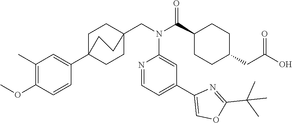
C1(C(N(CC23CCC(C4=CC(C)=C(OC)C=C4)(CC2)CC3)C2=CC(C3=COC(C(C)(C)C)=N3)=CC=N2)=O)CCC(CC(O)=O)CC1
